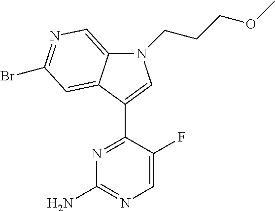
N1=C(C2=CN(CCCOC)C3=CN=C(Br)C=C32)C(F)=CN=C1N
